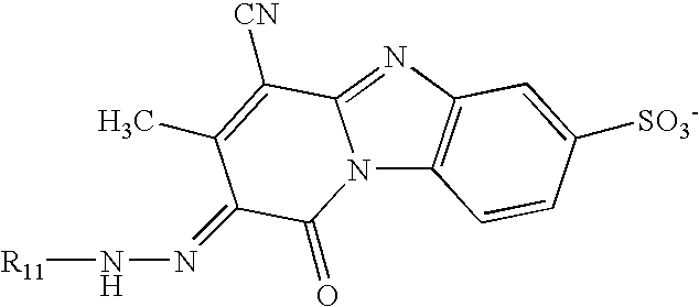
N12C3=C(N=C1C([CN])=C(C)C(=NN[R11])C2=O)C=C([SO3-])C=C3
